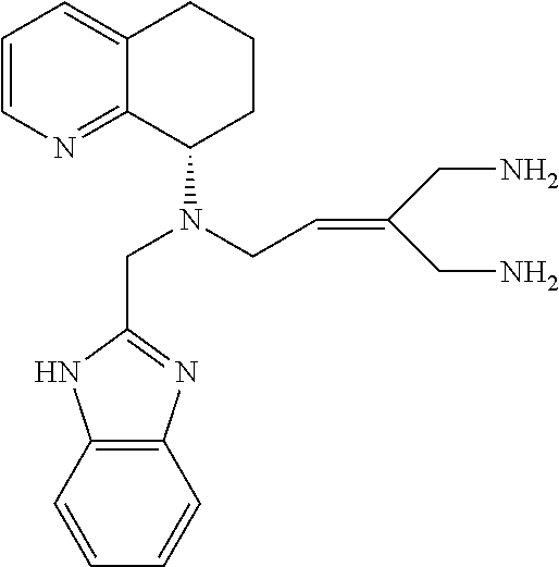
C1=CN=C2C(=C1)CCCC2N(CC=C(CN)CN)CC1=NC2=C(N1)C=CC=C2
